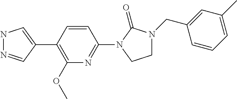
N1N=CC(C2=C(OC)N=C(N3C(=O)N(CC4=CC(C)=CC=C4)CC3)C=C2)=C1
